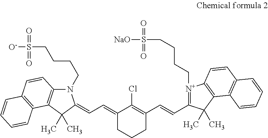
N1(CCCCS(=O)(=O)[O-])C2=C(C(C)(C)C1=CC=C1CCCC(C=CC3=[N+](CCCCS(=O)(=O)[NaO])C4=C(C3(C)C)C3=C(C=C4)C=CC=C3)=C1Cl)C1=C(C=C2)C=CC=C1
